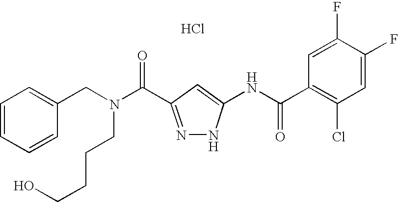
C1(CN(C(=O)C2=NNC(NC(C3=C(Cl)C=C(F)C(F)=C3)=O)=C2)CCCCO)=CC=CC=C1.Cl
